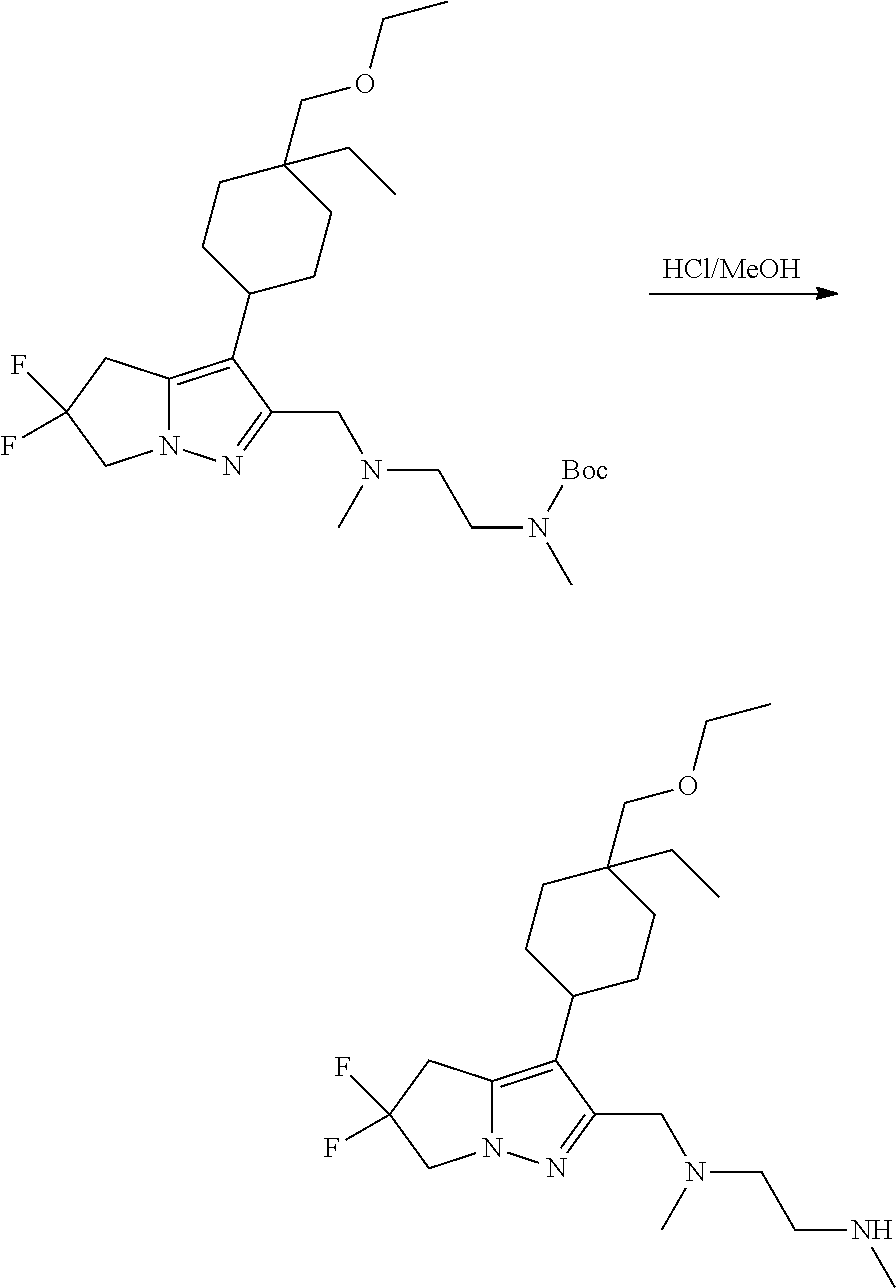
[HCl/MeOH].C12=C(C3CCC(COCC)(CC)CC3)C(CN(CCN(C)[Boc])C)=NN1CC(F)(F)C2.C12=C(C3CCC(COCC)(CC)CC3)C(CN(CCNC)C)=NN1CC(F)(F)C2
